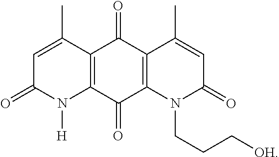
C1=C(C)C2=C(N([H])C1=O)C(=O)C1=C(C2=O)C(C)=CC(=O)N1CCC[OH]
